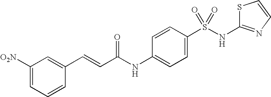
C1([O2N])=CC=CC(C=CC(NC2=CC=C(S(NC3=NC=CS3)(=O)=O)C=C2)=O)=C1
